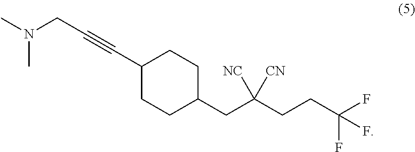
C1(C#CCN(C)C)CCC(CC(CCC(F)(F)F)([CN])[NC])CC1
